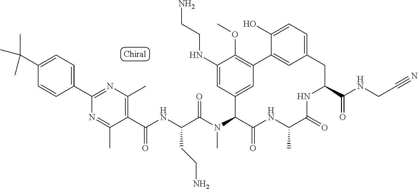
C(C(N(C1C(=O)NC(C)C(=O)NC(C(NCC#N)=O)CC2=CC=C(O)C(=C2)C2=C(OC)C(NCCN)=CC1=C2)C)=O)(NC(C1=C(C)N=C(C2=CC=C(C(C)(C)C)C=C2)N=C1C)=O)CCN
